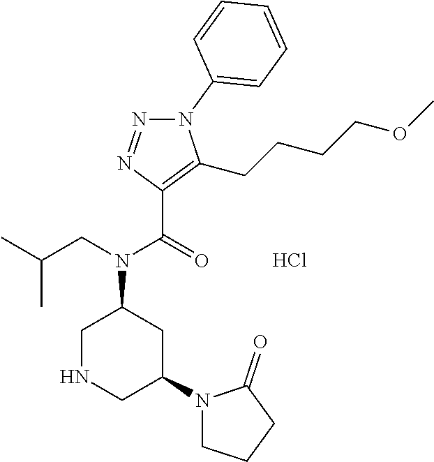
N1(C2=CC=CC=C2)N=NC(C(=O)N(CC(C)C)C2CNCC(N3CCCC3=O)C2)=C1CCCCOC.Cl
